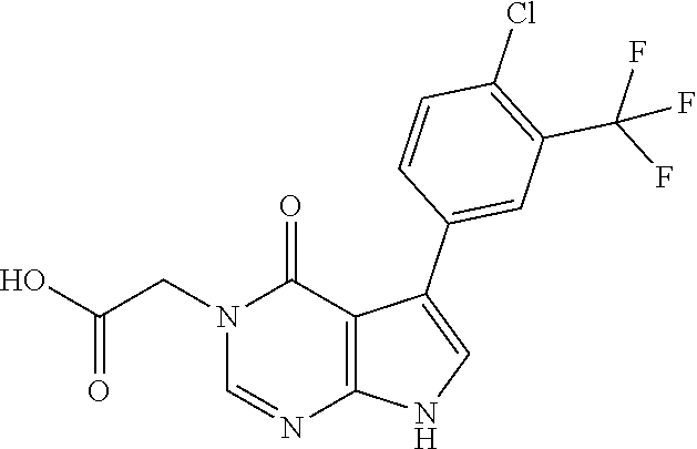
N1(CC(O)=O)C=NC2=C(C1=O)C(C1=CC(C(F)(F)F)=C(Cl)C=C1)=CN2
